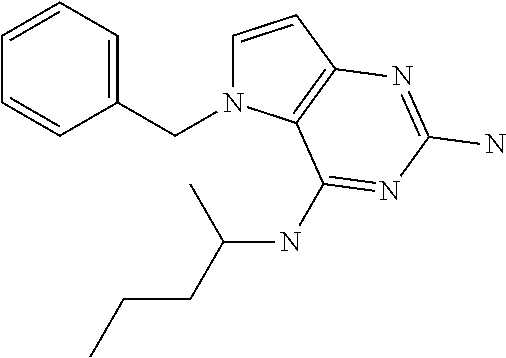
C1=CC2=C(N1CC1=CC=CC=C1)C(NC(CCC)C)=NC(N)=N2
